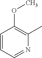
C1=CC=NC(C)=C1OC
